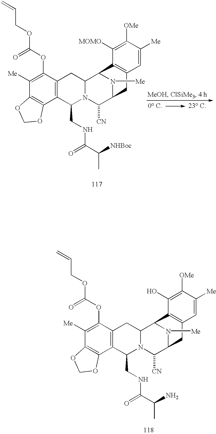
C1(OC(OCC=C)=O)=C([Me])C2=C(C3=C1CC1N(C3CNC(C(N)C)=O)C([CN])C3N([Me])C1C1=C(C3)C=C([Me])C([OMe])=C1O)OCO2.C1(OC(=O)OCC=C)=C([Me])C2=C(C3=C1CC1N(C3CNC(C([NHBoc])C)=O)C([CN])C3N([Me])C1C1=C(C3)C=C([Me])C([OMe])=C1[MOMO])OCO2
